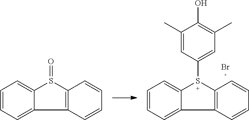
C1=CC=C2C(=C1)[S+](C1=CC(C)=C(O)C(C)=C1)C1=C2C=CC=C1.Br.C1=CC=C2C(=C1)S(=O)C1=C2C=CC=C1
